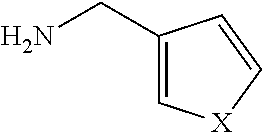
C1(CN)=C[X]C=C1
